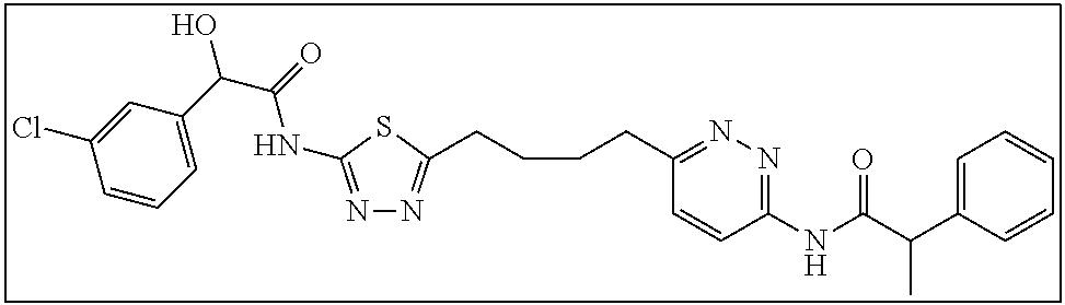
N1=C(NC(C(C2=CC=CC(Cl)=C2)O)=O)SC(CCCCC2=NN=C(NC(C(C3=CC=CC=C3)C)=O)C=C2)=N1
